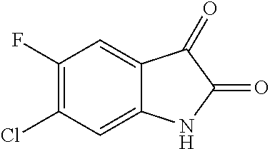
C1(F)=C(Cl)C=C2C(=C1)C(=O)C(=O)N2
